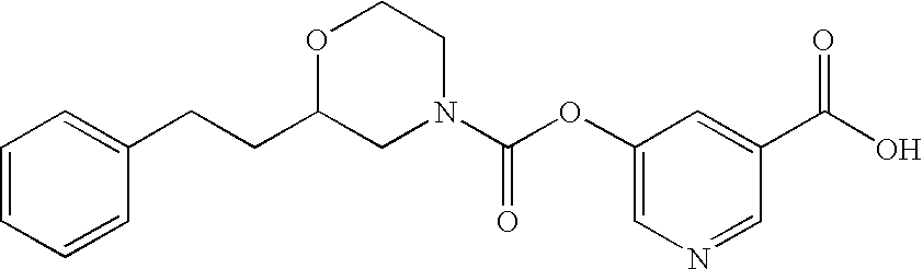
O1C(CCC2=CC=CC=C2)CN(C(OC2=CN=CC(C(O)=O)=C2)=O)CC1
